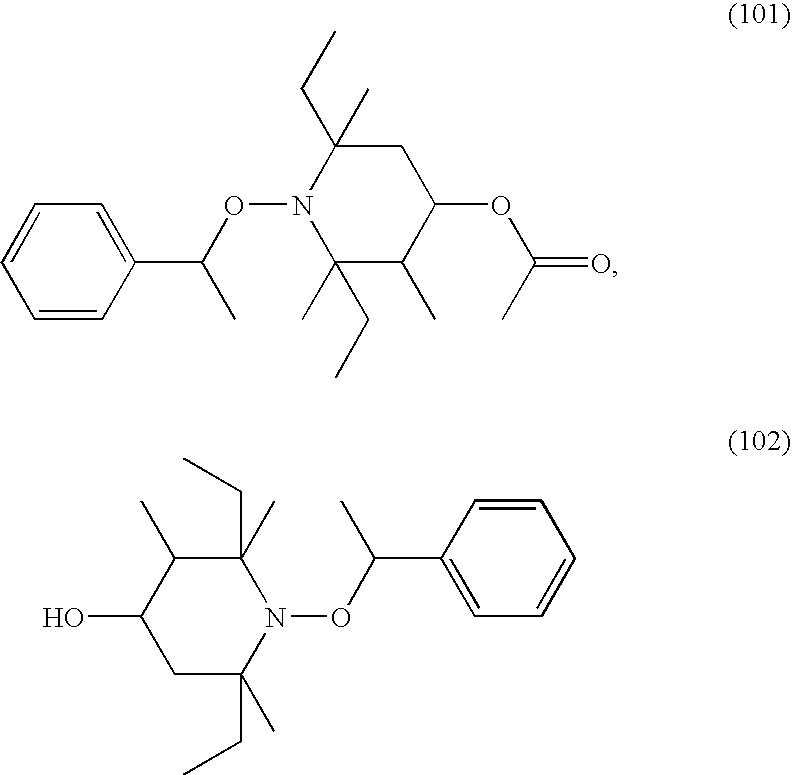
C1=CC(C(ON2C(C)(CC)C(C)C(OC(C)=O)CC2(CC)C)C)=CC=C1.C1=CC(C(ON2C(C)(CC)C(C)C(O)CC2(CC)C)C)=CC=C1
